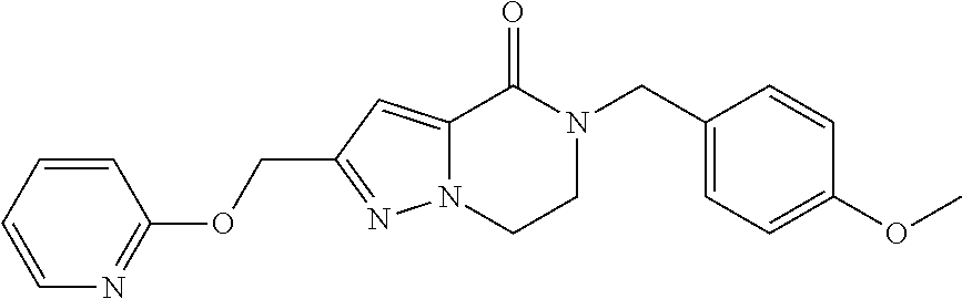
O(CC1=NN2C(=C1)C(=O)N(CC1=CC=C(OC)C=C1)CC2)C1=NC=CC=C1
